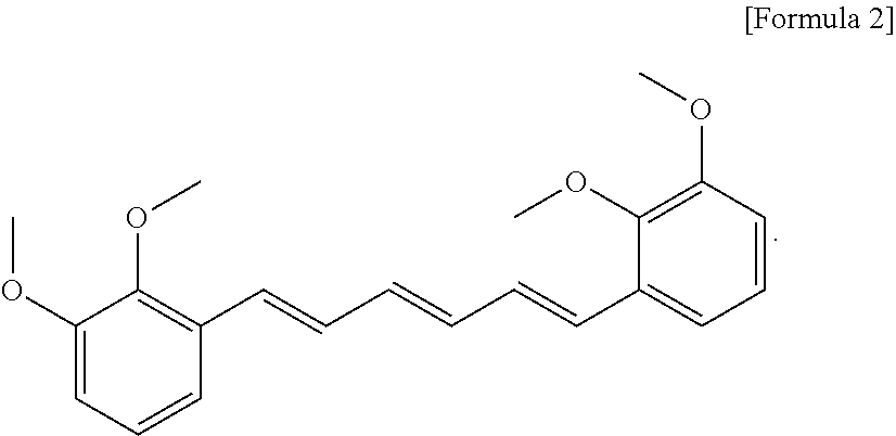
C1(OC)=CC=CC(C=CC=CC=CC2=CC=CC(OC)=C2OC)=C1OC
